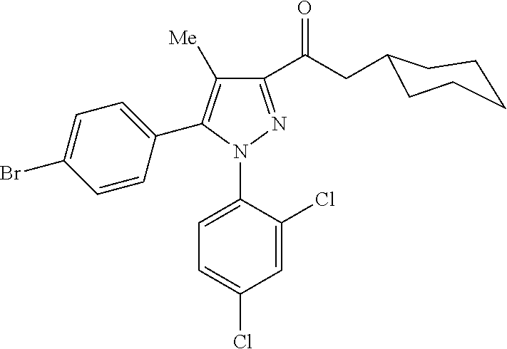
C1=C(Br)C=CC(C2=C([Me])C(C(CC3CCCCC3)=O)=NN2C2=CC=C(Cl)C=C2Cl)=C1
